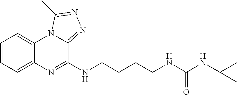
C1=CC=C2C(=C1)N1C(=NN=C1C)C(NCCCCNC(NC(C)(C)C)=O)=N2
